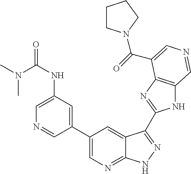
C1(C2=CN=C3C(=C2)C(C2=NC4=C(N2)C=NC=C4C(=O)N2CCCC2)=NN3)=CC(NC(N(C)C)=O)=CN=C1
